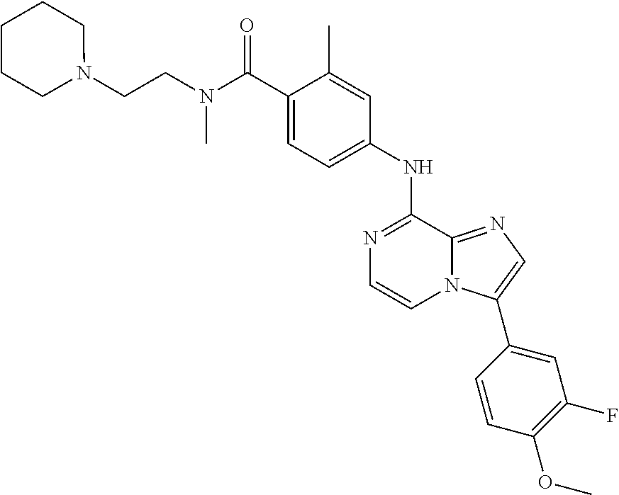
C1(C(N(CCN2CCCCC2)C)=O)=CC=C(NC2=NC=CN3C2=NC=C3C2=CC(F)=C(OC)C=C2)C=C1C
